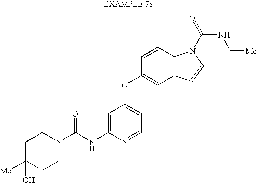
[Me]C1(O)CCN(C(NC2=CC(OC3=CC4=C(C=C3)N(C(=O)NC[Me])C=C4)=CC=N2)=O)CC1
